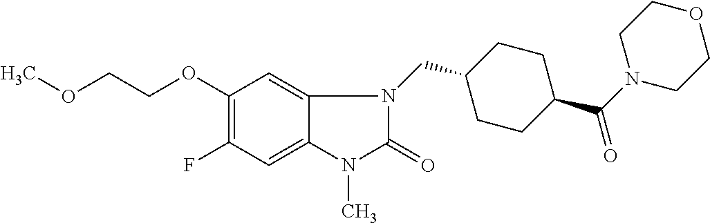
C1(OCCOC)=C(F)C=C2C(=C1)N(CC1CCC(C(N3CCOCC3)=O)CC1)C(=O)N2C
